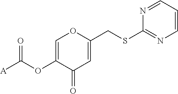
C1=CC=NC(SCC2=CC(=O)C(OC([A])=O)=CO2)=N1
